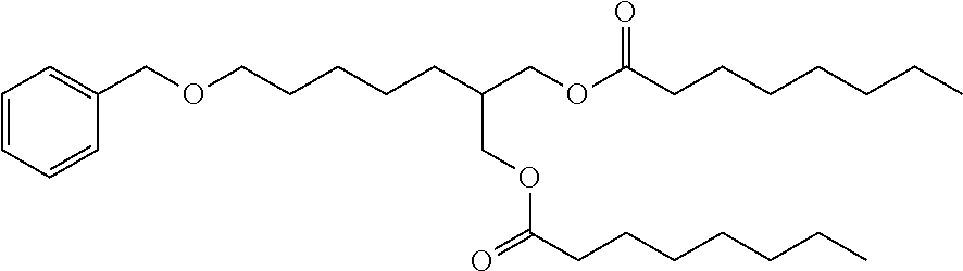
C1=CC=CC(COCCCCCC(COC(=O)CCCCCCC)COC(CCCCCCC)=O)=C1
